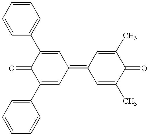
C1(C2=CC=CC=C2)=CC(=C2C=C(C)C(=O)C(C)=C2)C=C(C2=CC=CC=C2)C1=O
